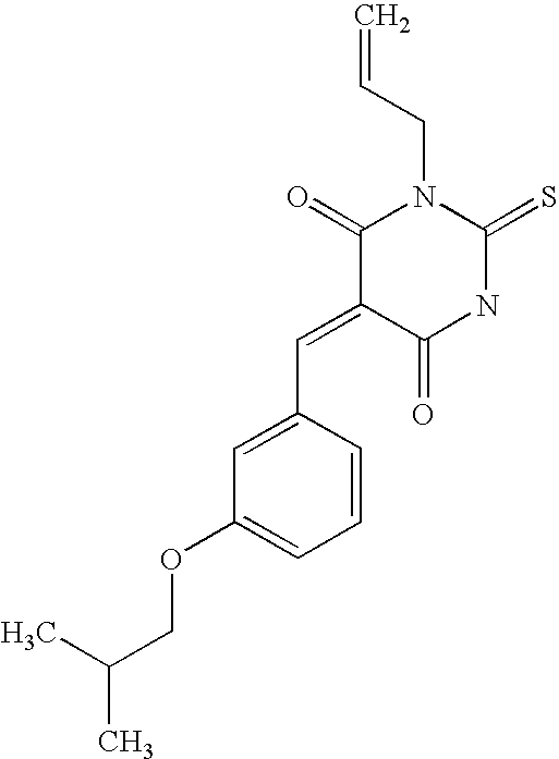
C=CCN1C(=O)C(=CC2=CC(OCC(C)C)=CC=C2)C(=O)NC1=S
